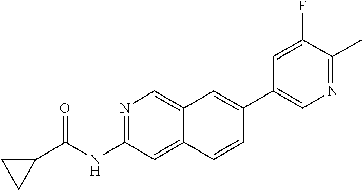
C1(C2=CC3=CN=C(NC(=O)C4CC4)C=C3C=C2)=CN=C(C)C(F)=C1
